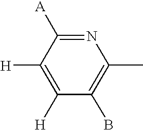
C1([H])=C([H])C(B)=C(C)N=C1[A]
